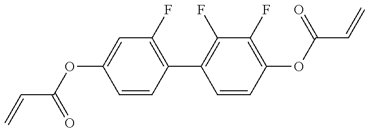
C(=C)C(OC1=CC(F)=C(C2=C(F)C(F)=C(OC(C=C)=O)C=C2)C=C1)=O
